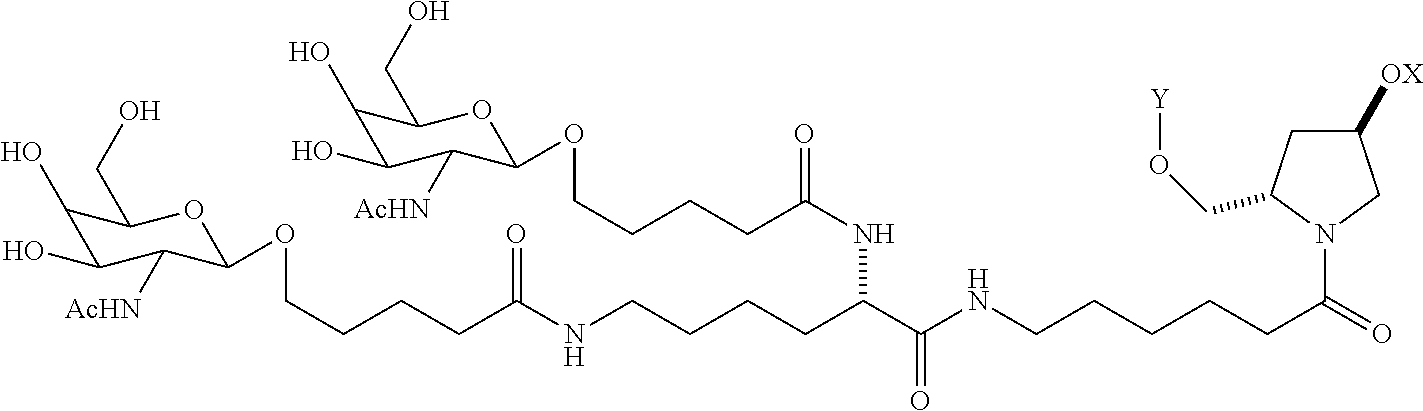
C1(O)C(O)C([AcHN])C(OCCCCC(NCCCCC(NC(CCCCOC2C([AcHN])C(O)C(O)C(CO)O2)=O)C(=O)NCCCCCC(=O)N2CC([OX])CC2CO[Y])=O)OC1CO
